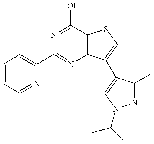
C1=CC=NC(C2=NC3=C(C(O)=N2)SC=C3C2=CN(C(C)C)N=C2C)=C1
